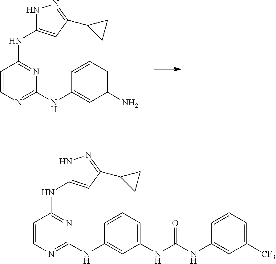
C1=CN=C(NC2=CC(N)=CC=C2)N=C1NC1=CC(C2CC2)=NN1.C1=CN=C(NC2=CC(NC(=O)NC3=CC([CF3])=CC=C3)=CC=C2)N=C1NC1=CC(C2CC2)=NN1
